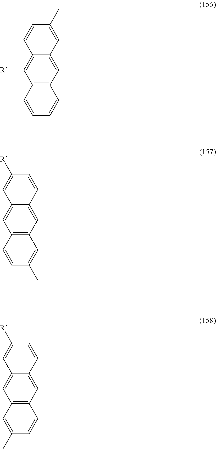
C12=C(C=C3C(=C1[R])C=CC(C)=C3)C=CC=C2.C12=C(C=C3C(=C1)C=C([R])C=C3)C=C(C)C=C2.C12=C(C=C3C(=C1)C=C([R])C=C3)C=CC(C)=C2
